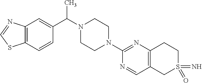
C12=C(C=C(C(C)N3CCN(C4=NC5=C(C=N4)CS(=N)(=O)CC5)CC3)C=C1)N=CS2
